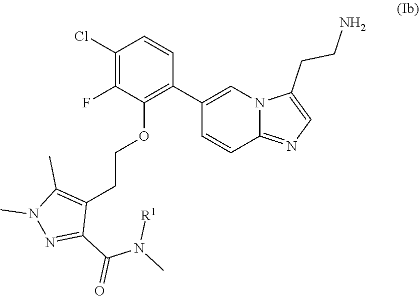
C1(Cl)=C(F)C(OCCC2=C(C)N(C)N=C2C(N(C)[R1])=O)=C(C2=CN3C(=NC=C3CCN)C=C2)C=C1
